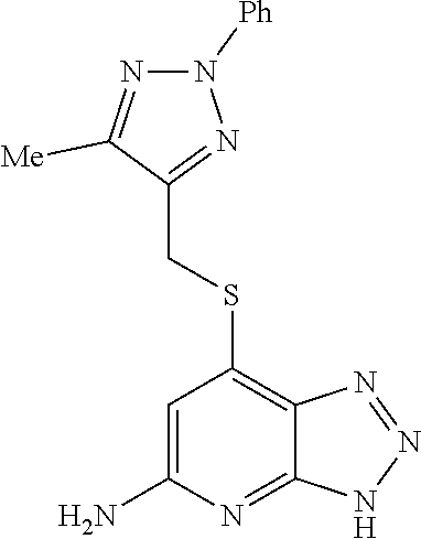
N1([Ph])N=C([Me])C(CSC2=C3C(=NC(N)=C2)NN=N3)=N1
